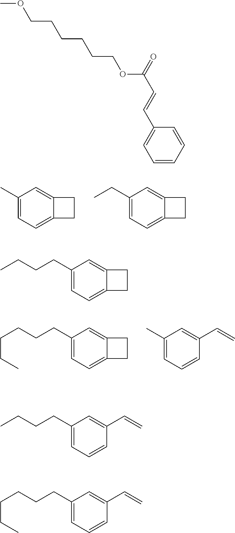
C1(C)=CC=C2C(=C1)CC2.C1(CC)=CC=C2C(=C1)CC2.C1(CCCCCC)=CC=C2C(=C1)CC2.C1(C)=CC=CC(C=C)=C1.C1=CC=CC(C=CC(=O)OCCCCCCOC)=C1.C1(CCCC)=CC=C2C(=C1)CC2.C1(CCCC)=CC=CC(C=C)=C1.C1(CCCCCC)=CC=CC(C=C)=C1
